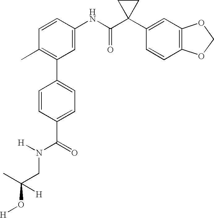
C1=C(NC(C2(C3=CC4=C(C=C3)OCO4)CC2)=O)C=CC(C)=C1C1=CC=C(C(=O)N([H])CC(O[H])(C)[H])C=C1
